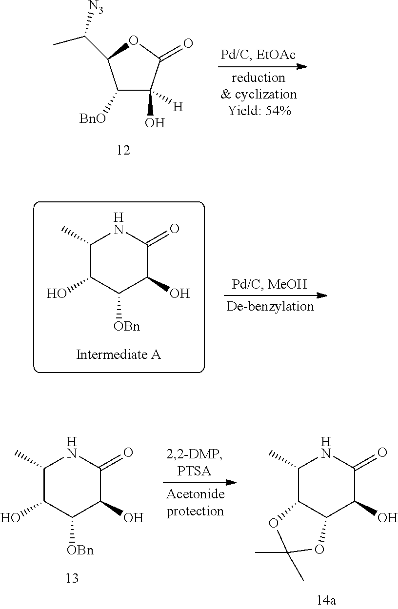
C1([BnO])C(O)([H])C(=O)OC1C(C)[N3].C1(C)C(O)C([OBn])C(O)C(=O)N1.C1(C)C(O)C([OBn])C(O)C(=O)N1.C1(C)C2C(C(O)C(=O)N1)OC(C)(C)O2
